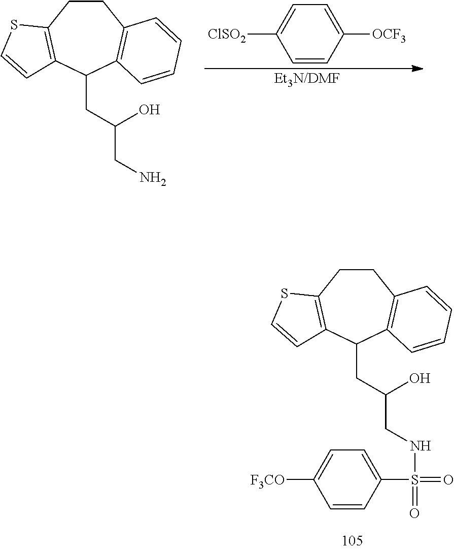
C1CC2=C(C(CC(CN)O)C3=C1SC=C3)C=CC=C2.[Et3N/DMF].C1=CC([OCF3])=CC=C1[ClSO2].C1CC2=C(C(CC(CNS(=O)(=O)C3=CC=C([F3CO])C=C3)O)C3=C1SC=C3)C=CC=C2
